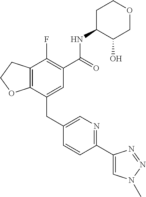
C1=C(CC2=CN=C(C3=CN(C)N=N3)C=C2)C2=C(C(F)=C1C(=O)NC1C(O)COCC1)CCO2
